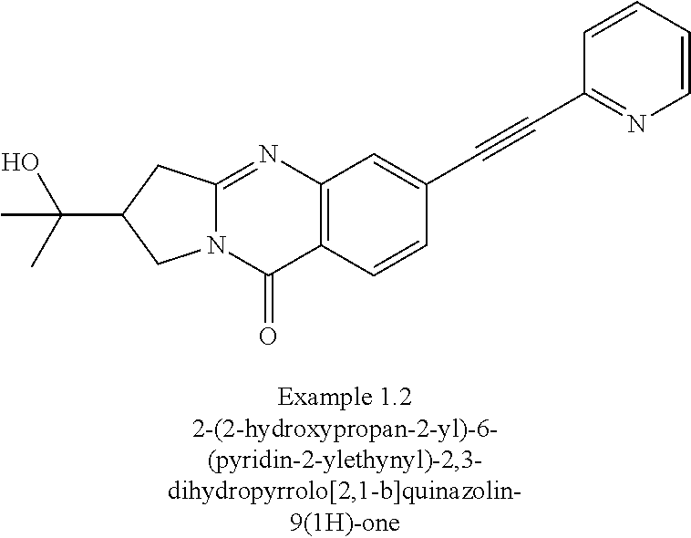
N12C(=NC3=C(C1=O)C=CC(C#CC1=NC=CC=C1)=C3)CC(C(C)(O)C)C2
